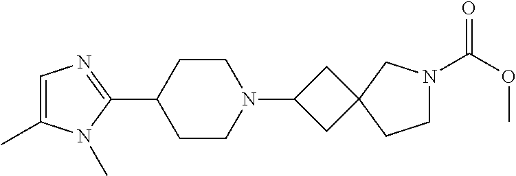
C1=C(C)N(C)C(C2CCN(C3CC4(C3)CCN(C(OC)=O)C4)CC2)=N1
